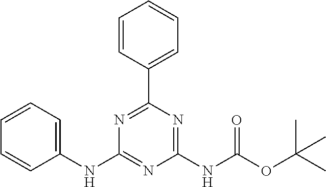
C1(NC2=NC(NC(=O)OC(C)(C)C)=NC(C3=CC=CC=C3)=N2)=CC=CC=C1
